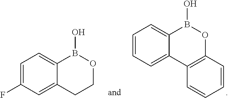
C1=C(F)C=C2C(=C1)B(O)OCC2.C1=CC=C2C(=C1)B(O)OC1=C2C=CC=C1
